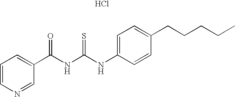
Cl.C(NC(NC1=CC=C(CCCCC)C=C1)=S)(=O)C1=CC=CN=C1
